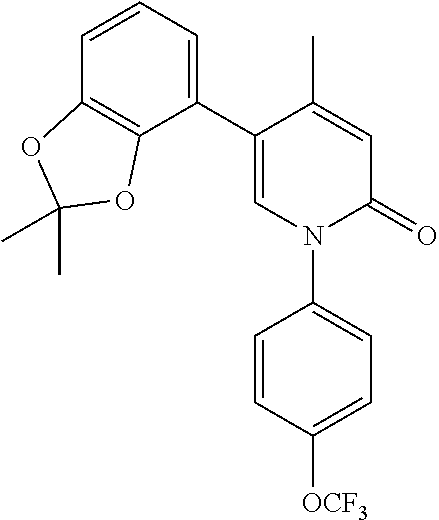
C1=C(C)C(C2=CC=CC3=C2OC(C)(C)O3)=CN(C2=CC=C([OCF3])C=C2)C1=O
